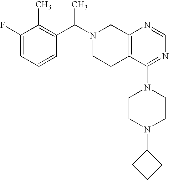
C1(C(N2CCC3=C(C2)N=CN=C3N2CCN(C3CCC3)CC2)C)=C(C)C(F)=CC=C1
